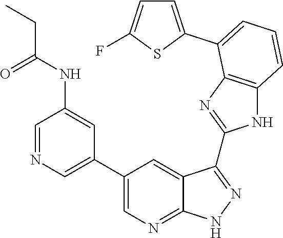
C1=NC=C(C2=CN=C3C(=C2)C(C2=NC4=C(N2)C=CC=C4C2=CC=C(F)S2)=NN3)C=C1NC(CC)=O
